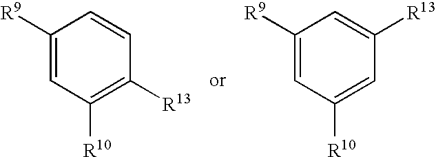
C1([R9])=CC([R10])=C([R13])C=C1.C1([R9])=CC([R10])=CC([R13])=C1
